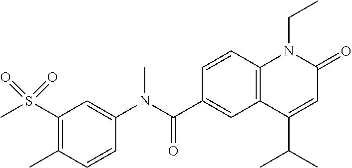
C1(N(C(C2=CC3=C(C=C2)N(CC)C(=O)C=C3C(C)C)=O)C)=CC(S(C)(=O)=O)=C(C)C=C1
